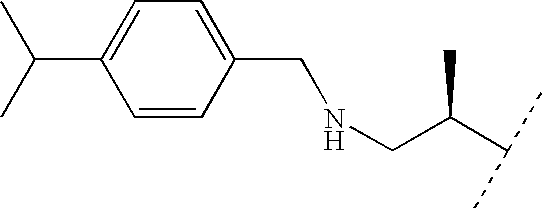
C1=CC(CNCC(C(C)C)C)=CC=C1C(C)C
